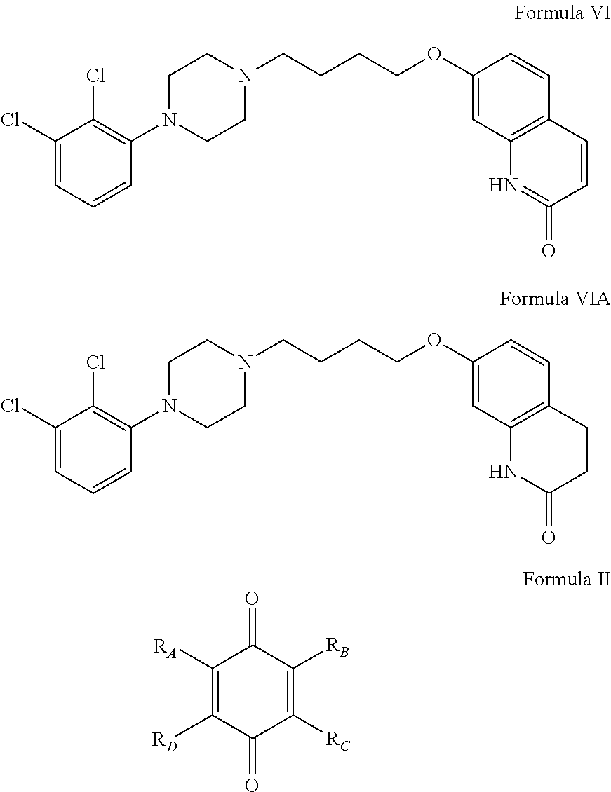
C1(Cl)=CC=CC(N2CCN(CCCCOC3=CC4=C(C=C3)C=CC(=O)=N4)CC2)=C1Cl.C1(Cl)=CC=CC(N2CCN(CCCCOC3=CC4=C(C=C3)CCC(=O)N4)CC2)=C1Cl.C1([RA])=C([RD])C(=O)C([RC])=C([RB])C1=O
